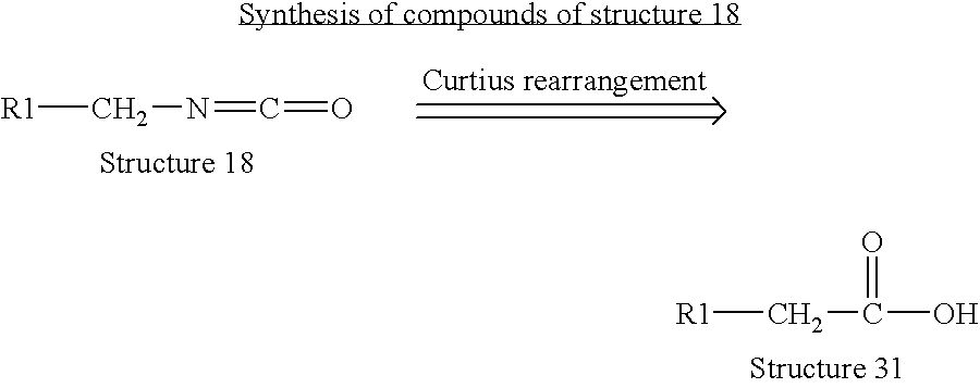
[R1]CN=C=O.[R1]CC(=O)O
